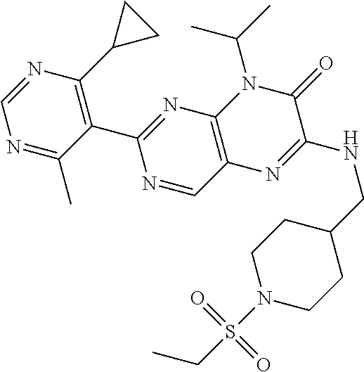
C1(C2=NC3=C(C=N2)N=C(NCC2CCN(S(CC)(=O)=O)CC2)C(=O)N3C(C)C)=C(C2CC2)N=CN=C1C
